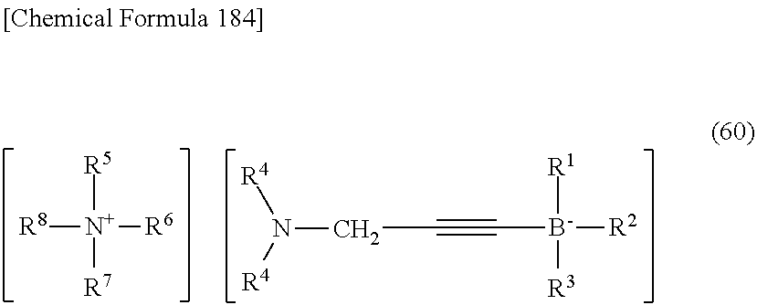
[R8][N+]([R5])([R7])[R6].C(#C[B-]([R2])([R1])[R3])CN([R4])[R4]
